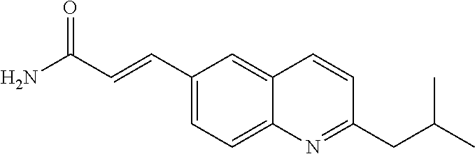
C1(C=CC(N)=O)=CC=C2C(=C1)C=CC(CC(C)C)=N2
